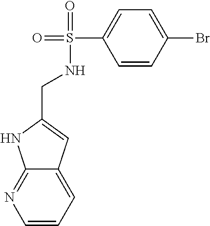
C1=CC=C2C(=N1)NC(CNS(=O)(=O)C1=CC=C(Br)C=C1)=C2
